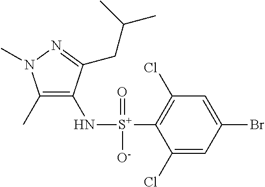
C1(C)=C(N[S+](C2=C(Cl)C=C(Br)C=C2Cl)(=O)[O-])C(CC(C)C)=NN1C
